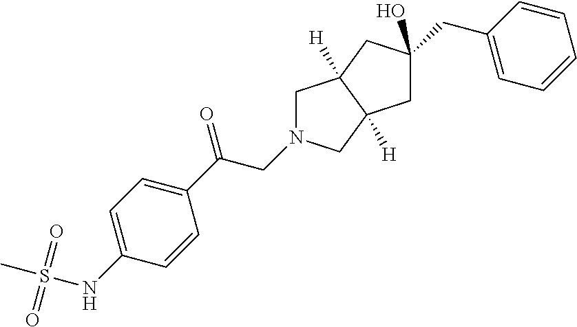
C1(C(CN2CC3([H])C([H])(C2)CC(CC2=CC=CC=C2)(O)C3)=O)=CC=C(NS(C)(=O)=O)C=C1
